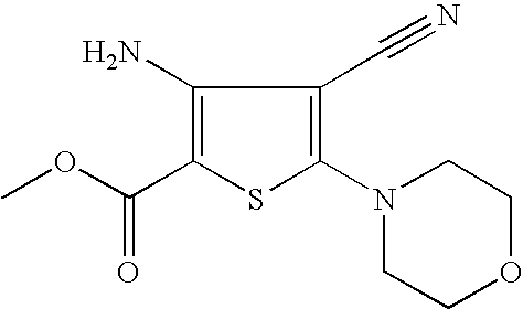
C1(N)=C(C(OC)=O)SC(N2CCOCC2)=C1C#N
